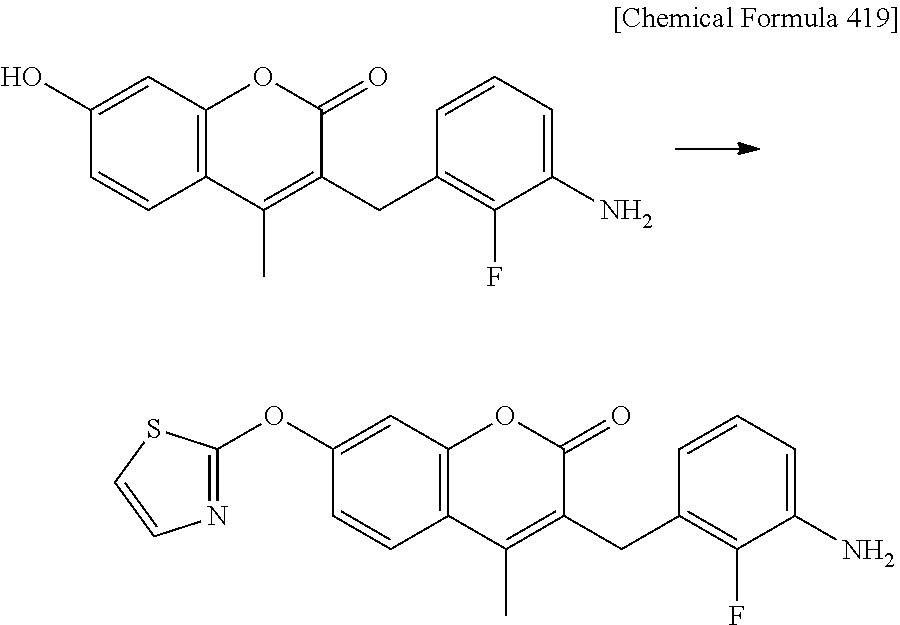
C12=C(C=C(O)C=C1)OC(=O)C(CC1=C(F)C(N)=CC=C1)=C2C.C12=C(C=C(OC3=NC=CS3)C=C1)OC(=O)C(CC1=C(F)C(N)=CC=C1)=C2C
